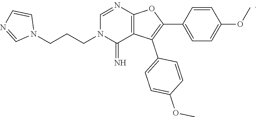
C1=NC2=C(C(=N)N1CCCN1C=CN=C1)C(C1=CC=C(OC)C=C1)=C(C1=CC=C(OC)C=C1)O2
